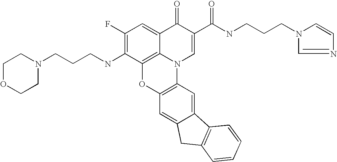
C1(F)=C(NCCCN2CCOCC2)C2=C3C(=C1)C(=O)C(C(NCCCN1C=CN=C1)=O)=CN3C1=C(O2)C=C2C(=C1)C1=C(C2)C=CC=C1
